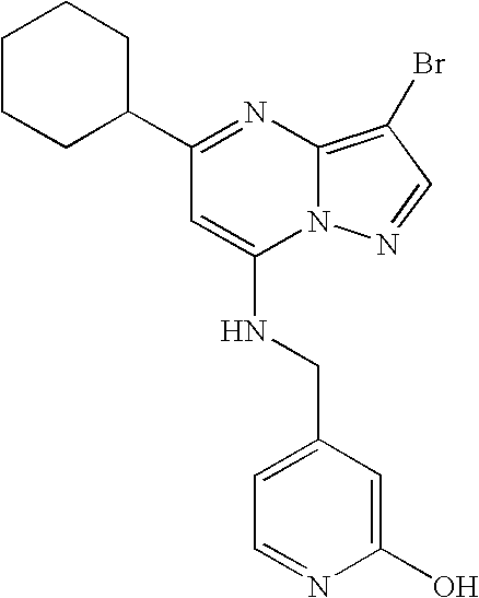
C1CCC(C2=NC3=C(Br)C=NN3C(NCC3=CC=NC(O)=C3)=C2)CC1
